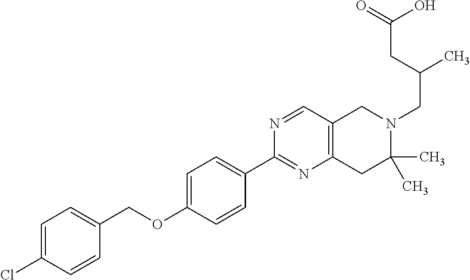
C1=C(Cl)C=CC(COC2=CC=C(C3=NC4=C(C=N3)CN(CC(CC(O)=O)C)C(C)(C)C4)C=C2)=C1
